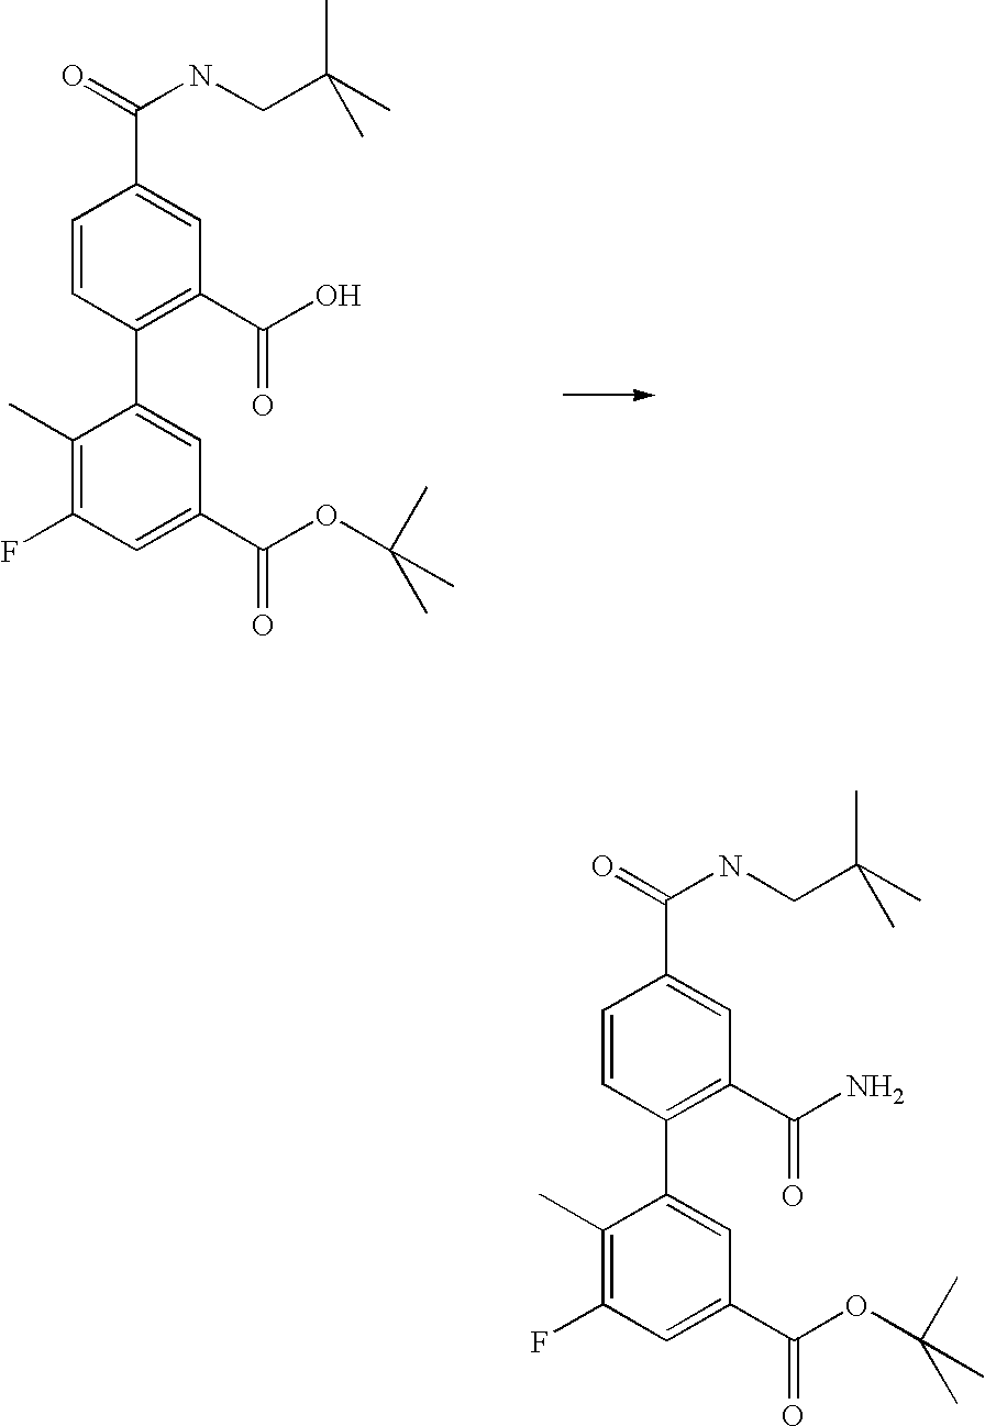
O=C(NCC(C)(C)C)C1=CC(C(O)=O)=C(C2=CC(C(OC(C)(C)C)=O)=CC(F)=C2C)C=C1.O=C(NCC(C)(C)C)C1=CC(C(N)=O)=C(C2=CC(C(OC(C)(C)C)=O)=CC(F)=C2C)C=C1
